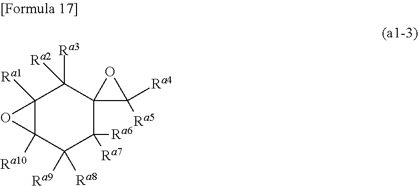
C12([Ra1])C([Ra10])(C([Ra9])([Ra8])C([Ra6])([Ra7])C3(C1([Ra3])[Ra2])C([Ra5])([Ra4])O3)O2
